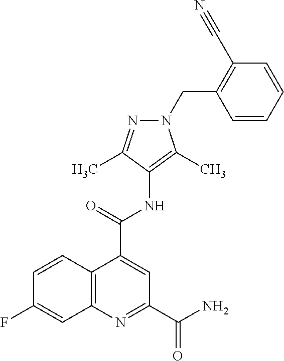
C1=CC2=C(C=C1F)N=C(C(N)=O)C=C2C(=O)NC1=C(C)N(CC2=C(C#N)C=CC=C2)N=C1C
